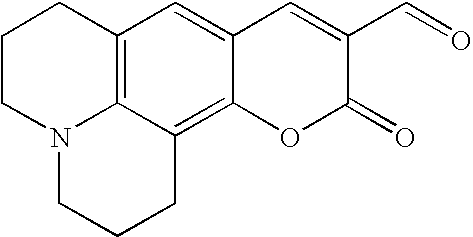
C12=C3C(=C4C(=C1)C=C(C=O)C(=O)O4)CCCN3CCC2
